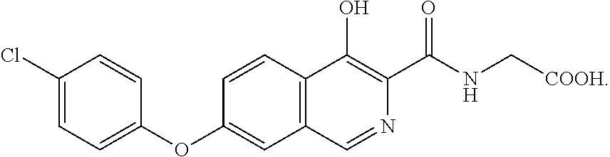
C1(OC2=CC3=C(C=C2)C(O)=C(C(NC[COOH])=O)N=C3)=CC=C(Cl)C=C1
